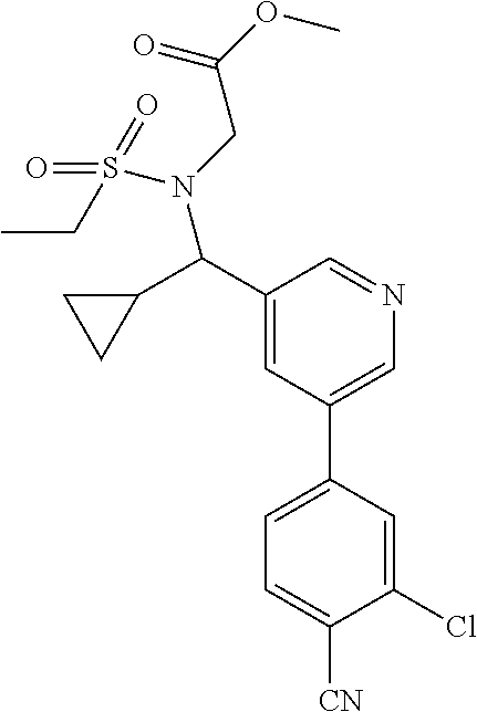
C1(C(C2CC2)N(CC(OC)=O)S(CC)(=O)=O)=CC(C2=CC=C([CN])C(Cl)=C2)=CN=C1
